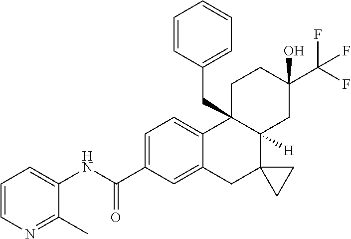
C1=CN=C(C)C(NC(C2=CC=C3C(=C2)CC2(C4([H])C3(CC3=CC=CC=C3)CCC(C(F)(F)F)(O)C4)CC2)=O)=C1
